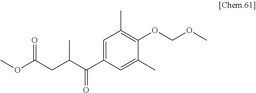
C1(C(C(CC(OC)=O)C)=O)=CC(C)=C(OCOC)C(C)=C1
